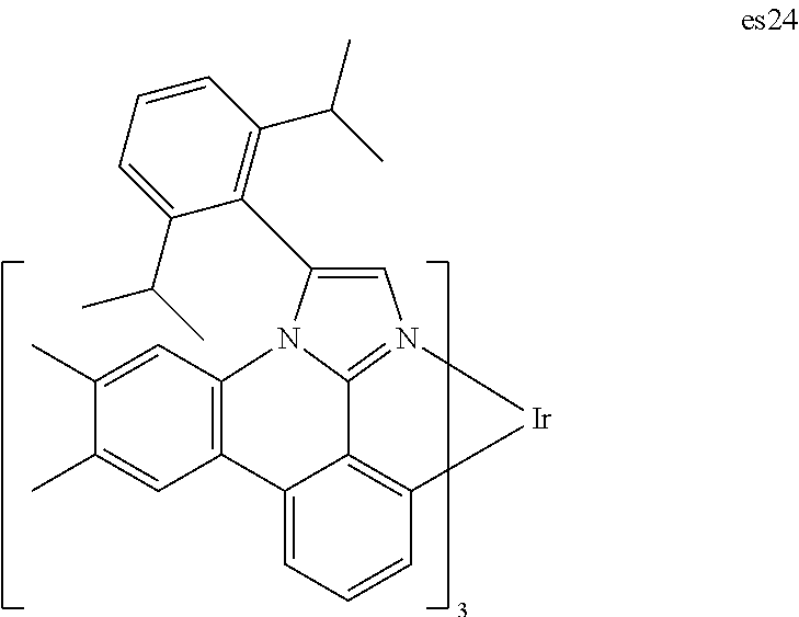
C1(C)=CC2=C(C=C1C)C1=CC=CC3=C1C1=N(C=C(C4=C(C(C)C)C=CC=C4C(C)C)N21)[Ir]3
